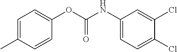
C1=C(C)C=CC(OC(=O)NC2=CC=C(Cl)C(Cl)=C2)=C1
